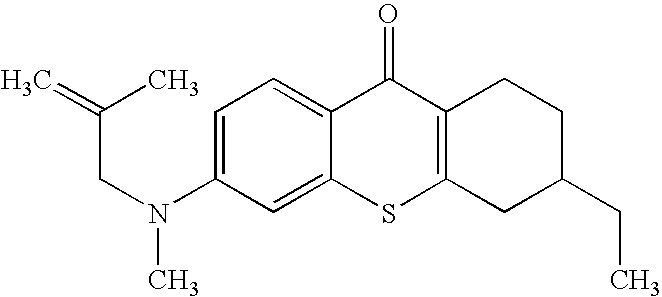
C1(N(CC(=C)C)C)=CC=C2C(=C1)SC1=C(C2=O)CCC(CC)C1
